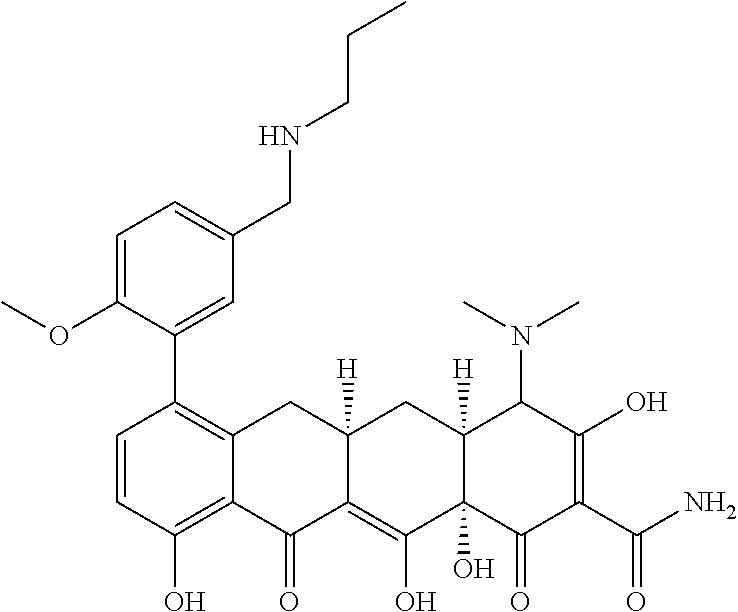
C1(C2=C3C(=C(O)C=C2)C(=O)C2=C(O)C4(O)C([H])(CC2([H])C3)C(N(C)C)C(O)=C(C(N)=O)C4=O)=CC(CNCCC)=CC=C1OC
